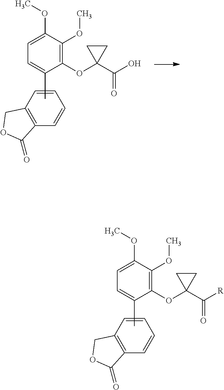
C12=C(C=CC=C1)C(=O)OC2.C1(OC)=CC=C(C)C(OC2(C([R])=O)CC2)=C1OC.C12=C(C=CC=C1)C(=O)OC2.C1(OC)=CC=C(C)C(OC2(C(O)=O)CC2)=C1OC
